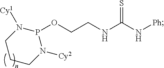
P1(OCCNC(N[Ph])=S)N([Cy1])CCCN1[Cy2]
